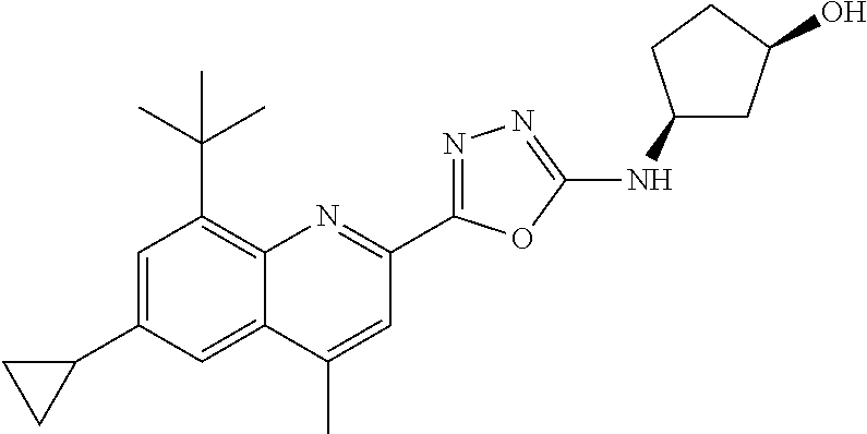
C1=C(C2CC2)C=C2C(=C1C(C)(C)C)N=C(C1=NN=C(NC3CC(O)CC3)O1)C=C2C
